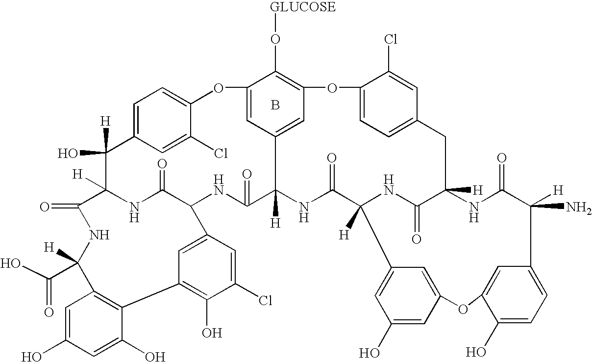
C1(=O)C2([H])NC(=O)C(NC(=O)C3([H])NC(=O)C4([H])NC(=O)C([H])(NC(=O)C(N)([H])C5=CC=C(O)C(=C5)OC5=CC4=CC(O)=C5)CC4=CC=C(OC5=C(O[GLUCOSE])C(=CC3=C5)OC3=CC=C(C2([H])O)C=C3Cl)C(Cl)=C4)C2=CC(=C(O)C(Cl)=C2)C2=C(C([H])(C(O)=O)N1)C=C(O)C=C2O.B
